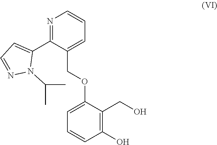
C1(COC2=CC=CC(O)=C2CO)=CC=CN=C1C1=CC=NN1C(C)C
